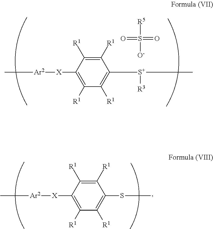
C1([R1])=C([R1])C([X][Ar2]C)=C([R1])C([R1])=C1[S+]([R3])C.[O-]S(=O)([R5])=O.C1([R1])=C([R1])C([X][Ar2]C)=C([R1])C([R1])=C1SC
